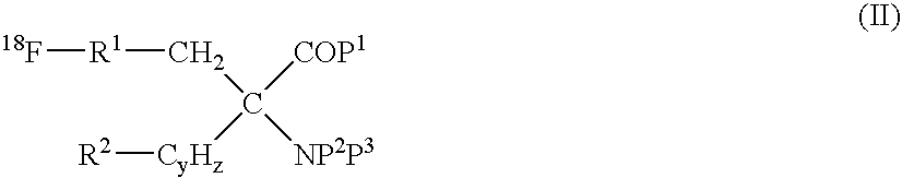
C([R1][18F])C([COP1])([CyHz][R2])[NP2P3]
